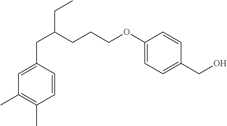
C(C1=CC(C)=C(C)C=C1)C(CCCOC1=CC=C(CO)C=C1)CC
